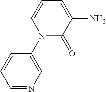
N1(C2=CN=CC=C2)C(=O)C(N)=CC=C1
